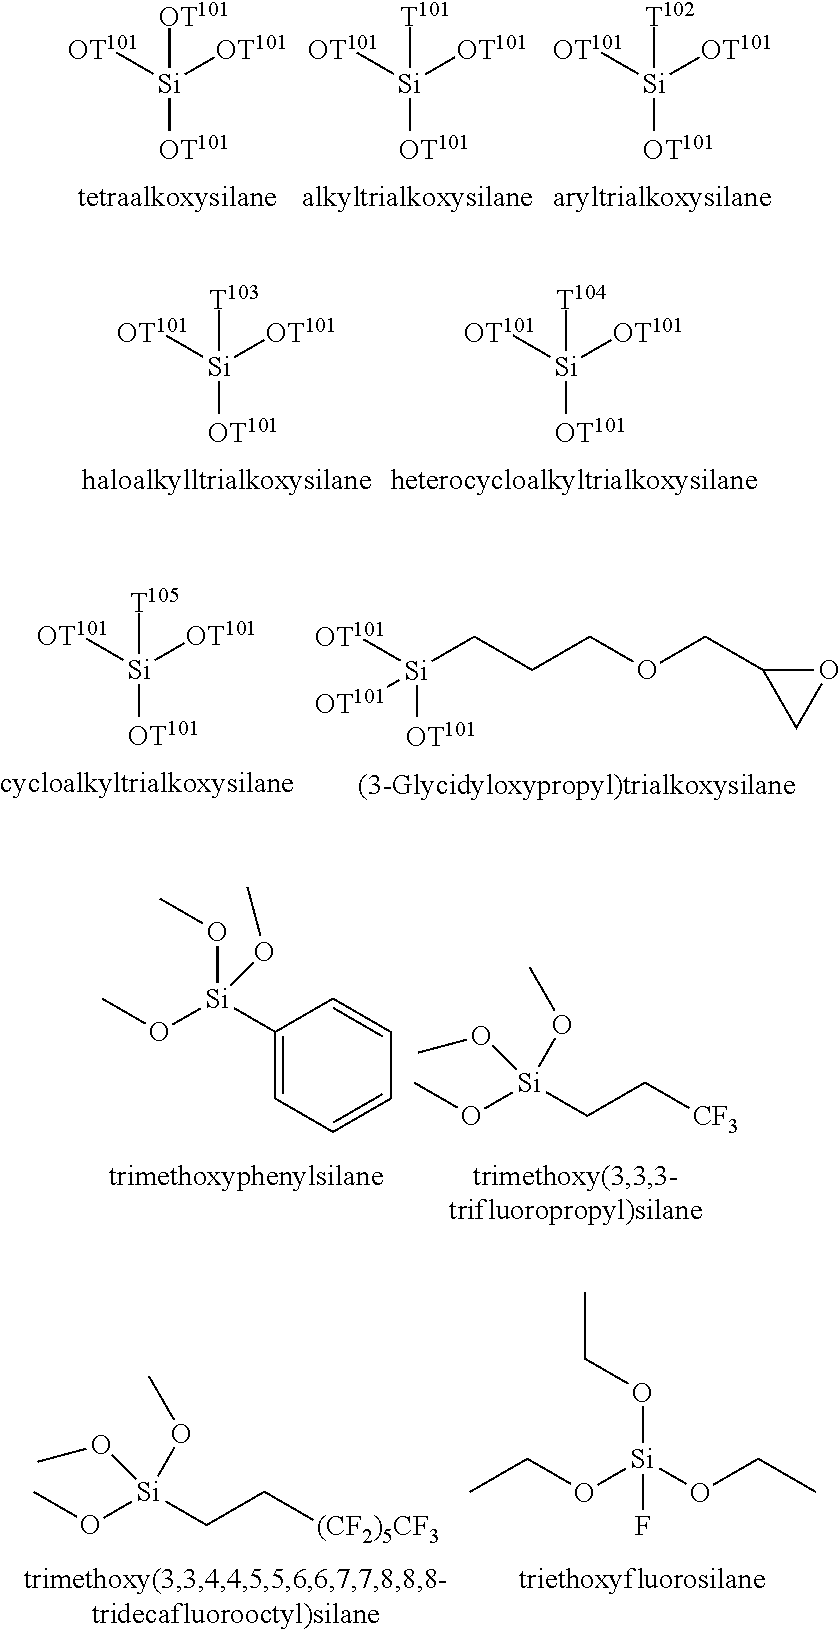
[OT101][Si]([OT101])([OT101])[OT101].[OT101][Si]([OT101])([OT101])[T101].[OT101][Si]([OT101])([OT101])[T102].[OT101][Si]([OT101])([OT101])[T103].[OT101][Si]([OT101])([OT101])[T104].[OT101][Si]([OT101])([OT101])[T105].[OT101][Si]([OT101])(CCCOCC1OC1)[OT101].C1([Si](OC)(OC)OC)=CC=CC=C1.CO[Si](CC[CF3])(OC)OC.CO[Si](CC[(CF2)5CF3])(OC)OC.CCO[Si](OCC)(OCC)F
